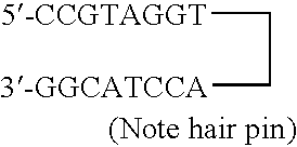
[5-CCGTAGGT]CC[3-GGCATCCA]
